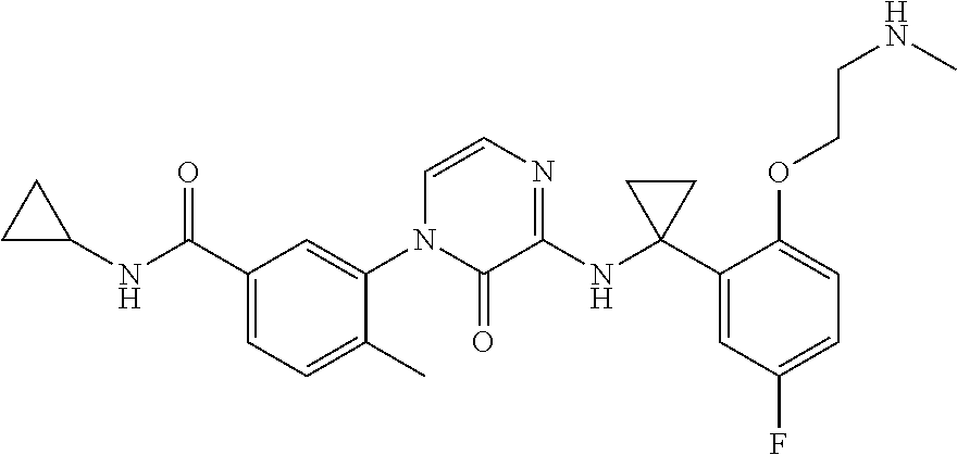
C1C(NC(C2=CC=C(C)C(N3C(=O)C(NC4(C5=CC(F)=CC=C5OCCNC)CC4)=NC=C3)=C2)=O)C1
